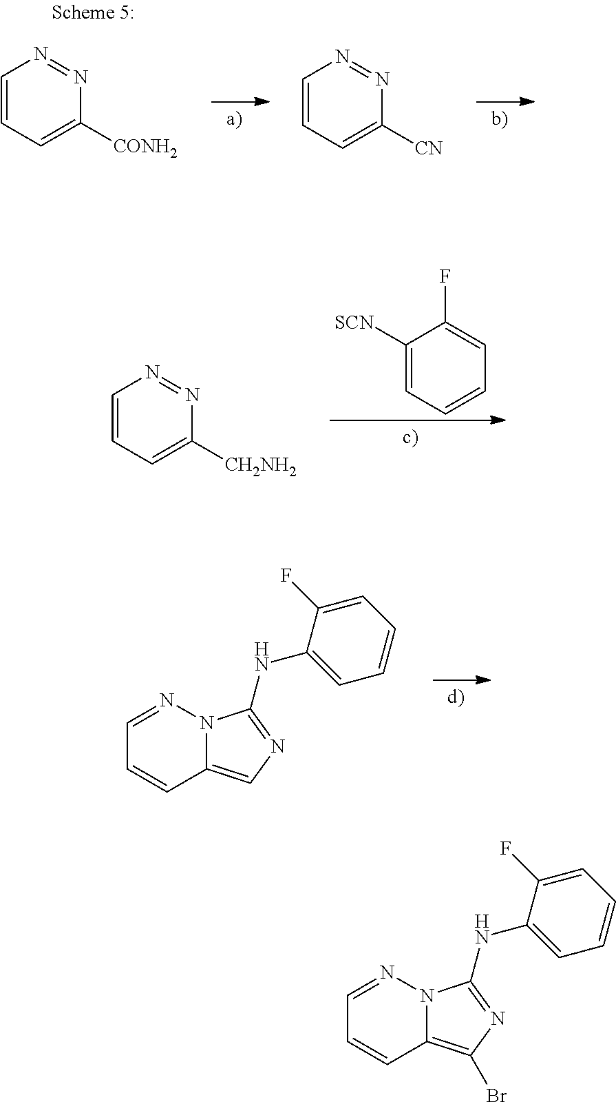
C1=CC=C([CONH2])N=N1.C1=CC=C([CN])N=N1.C1([SCN])=CC=CC=C1F.C1=CC=C([CH2NH2])N=N1.C12=CN=C(NC3=CC=CC=C3F)N1N=CC=C2.C12=C(Br)N=C(NC3=CC=CC=C3F)N1N=CC=C2
